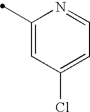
C1(C)=CC(Cl)=CC=N1
